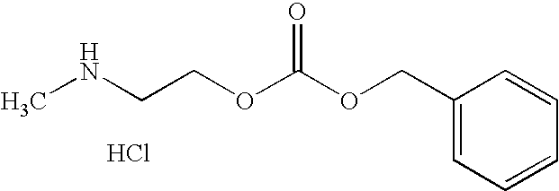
O=C(OCC1=CC=CC=C1)OCCNC.Cl
